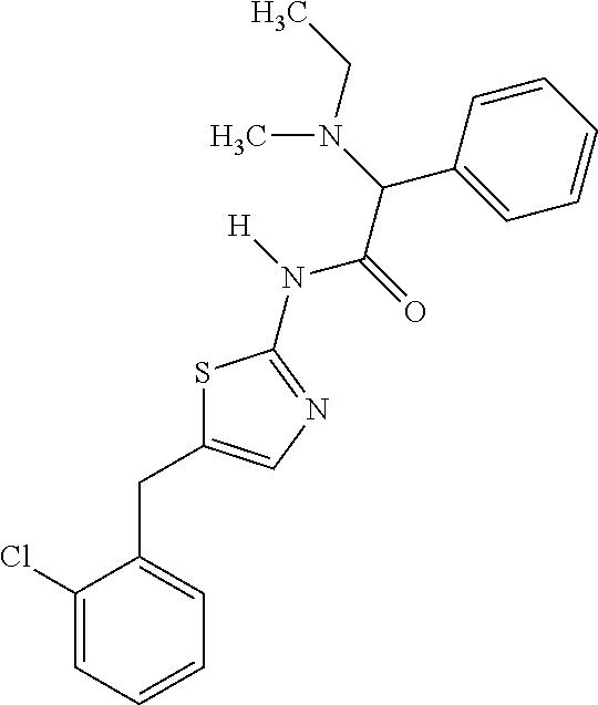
C1(Cl)=CC=CC=C1CC1=CN=C(N(C(C(C2=CC=CC=C2)N(CC)C)=O)[H])S1
